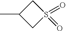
C1(C)CS(=O)(=O)C1
